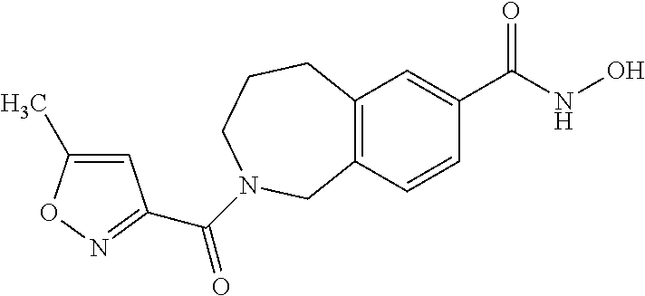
C12=C(C=C(C(NO)=O)C=C1)CCCN(C(=O)C1=NOC(C)=C1)C2
